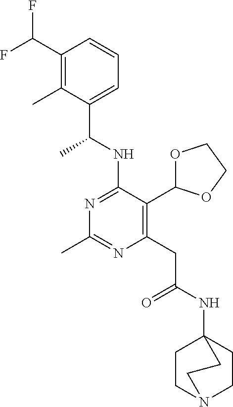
N1=C(NC(C)C2=CC=CC(C(F)F)=C2C)C(C2OCCO2)=C(CC(=O)NC23CCN(CC2)CC3)N=C1C
